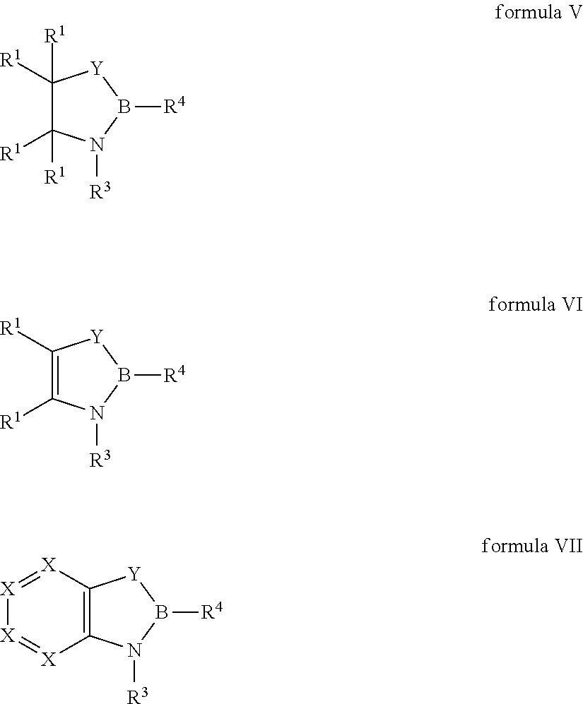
C1([R1])=C([R1])N([R3])B([R4])[Y]1.C1([R1])([R1])C([R1])([R1])N([R3])B([R4])[Y]1.C12=C(N([R3])B([R4])[Y]1)[X]=[X][X]=[X]2
